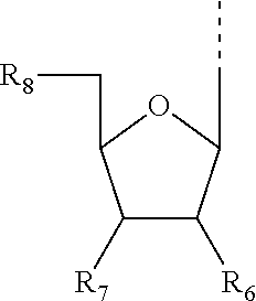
C1([R7])C([R6])C(CC)OC1C[R8]
